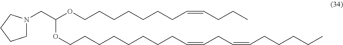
C(C(OCCCCCCCC=CCCC)OCCCCCCCCC=CCC=CCCCCC)N1CCCC1
